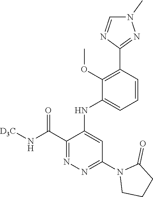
C1=CC(C2=NN(C)C=N2)=C(OC)C(NC2=CC(N3CCCC3=O)=NN=C2C(N[D3C])=O)=C1
